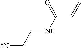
[*N]CCNC(=O)C=C
